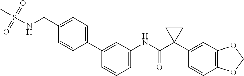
C1=CC(C2=CC=C(CNS(C)(=O)=O)C=C2)=CC(NC(C2(C3=CC4=C(C=C3)OCO4)CC2)=O)=C1
